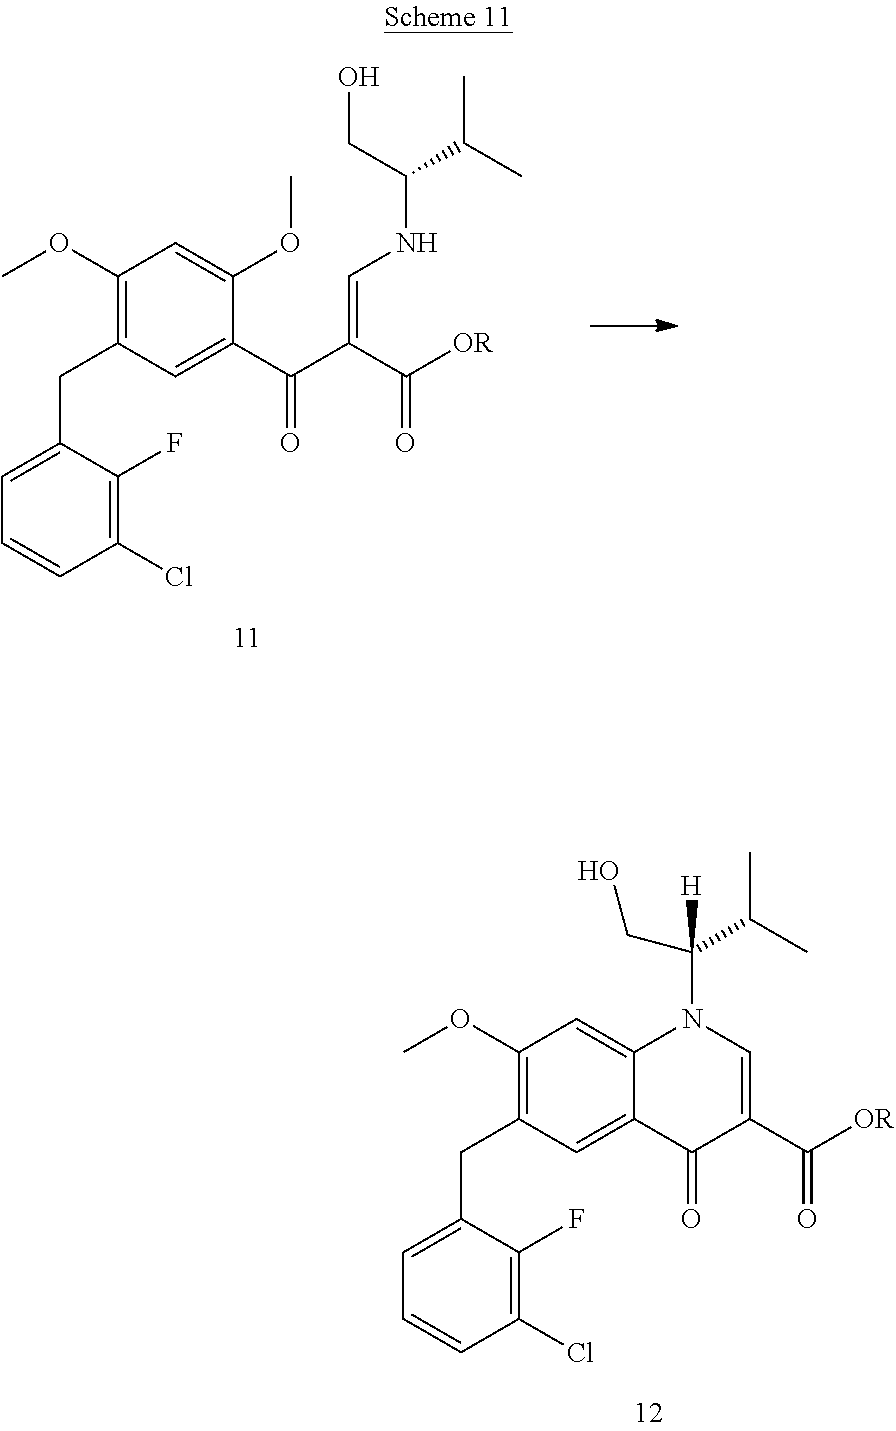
C1(Cl)=C(F)C(CC2=C(OC)C=C(OC)C(C(C(C([OR])=O)=CNC(C(C)C)CO)=O)=C2)=CC=C1.C1(Cl)=C(F)C(CC2=C(OC)C=C3C(=C2)C(=O)C(C([OR])=O)=CN3C(C(C)C)([H])CO)=CC=C1
